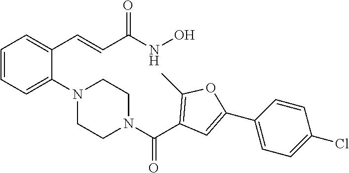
C1=CC=C(N2CCN(C(=O)C3=C(C)OC(C4=CC=C(Cl)C=C4)=C3)CC2)C(C=CC(NO)=O)=C1
